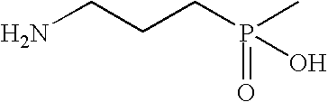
NCCCP(C)(=O)O
